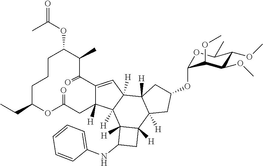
C12=CC3([H])C([H])(C1([H])CC(=O)OC(CC)CCCC(OC(=O)C)C(C)C2=O)C1([H])C([H])(C2([H])C3([H])CC(OC3OC(C)C(OC)C(OC)C3OC)C2)CC1NC1=CC=CC=C1
